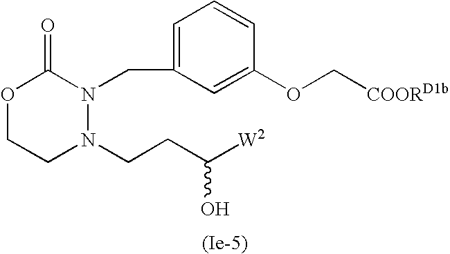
O1CCN(CCC([W2])O)N(CC2=CC=CC(OC[COORD1b])=C2)C1=O
